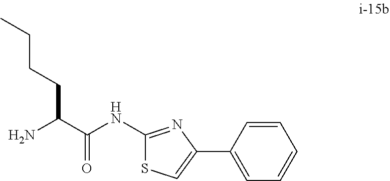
NC(C(NC1=NC(C2=CC=CC=C2)=CS1)=O)CCCC
